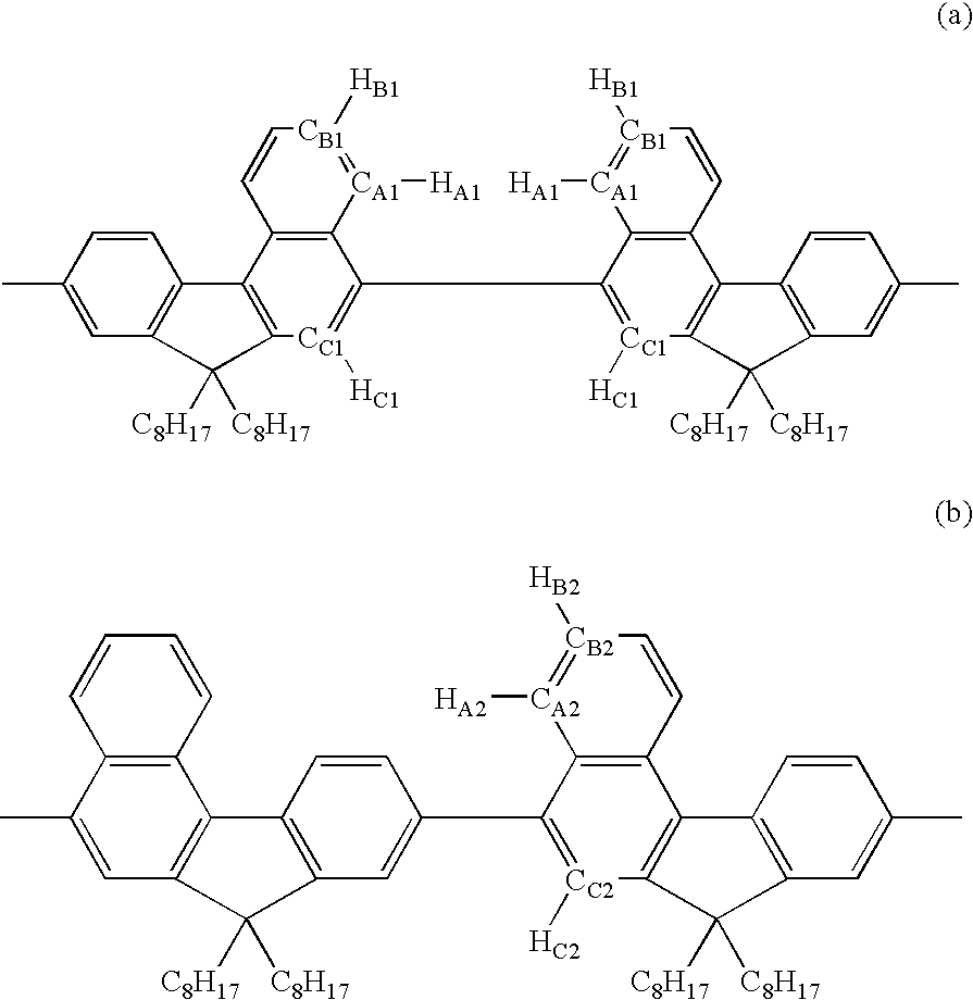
C1(C)=CC2=C(C=C1)C1=C([CC1]([HC1])=C(C3=[CC1]([HC1])C4=C(C5=C(C=C(C)C=C5)C4([C8H17])[C8H17])C4=C3[CA1]([HA1])=[CB1]([HB1])C=C4)C3=C1C=C[CB1]([HB1])=[CA1]3[HA1])C2([C8H17])[C8H17].C1(C)=CC2=C(C3=C1C=CC=C3)C1=C(C=C(C3=[CC2]([HC2])C4=C(C5=C(C=C(C)C=C5)C4([C8H17])[C8H17])C4=C3[CA2]([HA2])=[CB2]([HB2])C=C4)C=C1)C2([C8H17])[C8H17]
